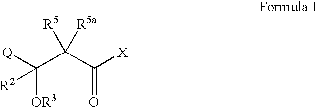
[Q]C(C(C([X])=O)([R5])[R5a])([OR3])[R2]
